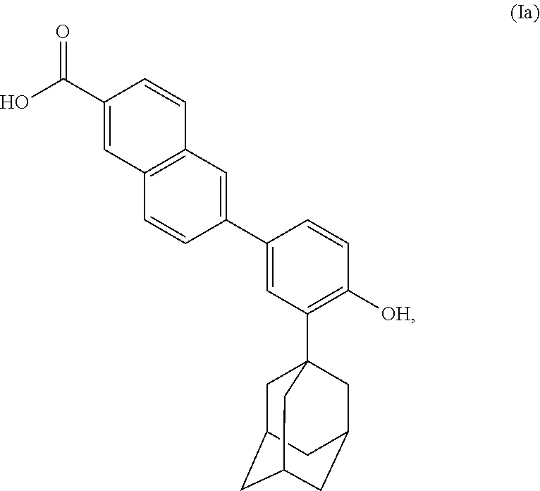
C1C2CC3CC(CC1(C1=C([OH])C=CC(C4=CC5=C(C=C4)C=C(C(O)=O)C=C5)=C1)C3)C2
